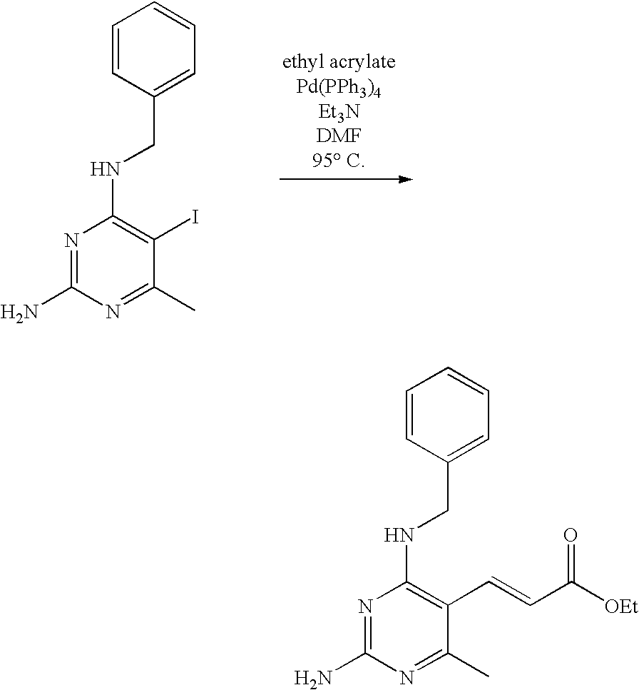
[ethyl acrylatePd(PPh3)4Et3NDMF95 C].N1=C(N)N=C(C)C(I)=C1NCC1=CC=CC=C1.N1=C(N)N=C(C)C(C=CC([OEt])=O)=C1NCC1=CC=CC=C1
